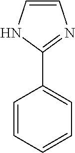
C1=CNC(C2=CC=CC=C2)=N1
